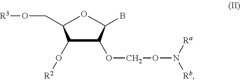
C1(O[R2])C(OCON([Rb])[Ra])C(B)OC1CO[R3]
